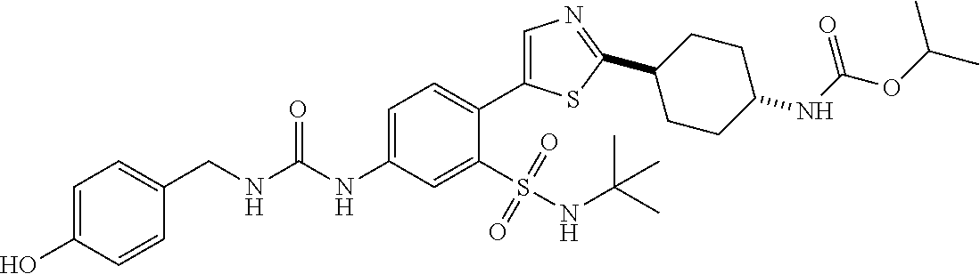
C1(CNC(NC2=CC=C(C3=CN=C(C4CCC(NC(OC(C)C)=O)CC4)S3)C(S(NC(C)(C)C)(=O)=O)=C2)=O)=CC=C(O)C=C1
